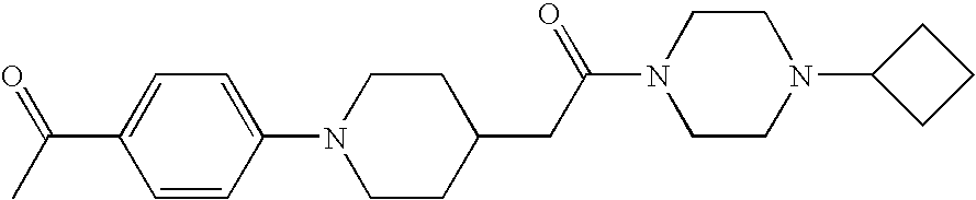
O=C(C)C1=CC=C(N2CCC(CC(N3CCN(C4CCC4)CC3)=O)CC2)C=C1
